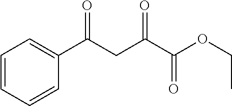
C1=CC=CC(C(CC(C(OCC)=O)=O)=O)=C1
